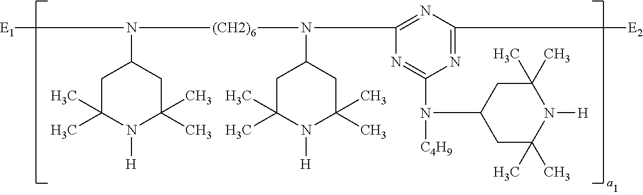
N([(CH2)6]N(C1=NC([E2])=NC(N([C4H9])C2CC(C)(C)N([H])C(C)(C)C2)=N1)C1CC(C)(C)N([H])C(C)(C)C1)(C1CC(C)(C)N([H])C(C)(C)C1)[E1]
